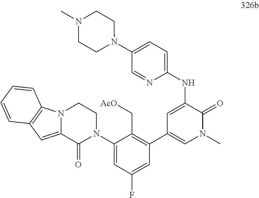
C1(N2CCN3C(=CC4=C3C=CC=C4)C2=O)=CC(F)=CC(C2=CN(C)C(=O)C(NC3=CC=C(N4CCN(C)CC4)C=N3)=C2)=C1C[AcO]
